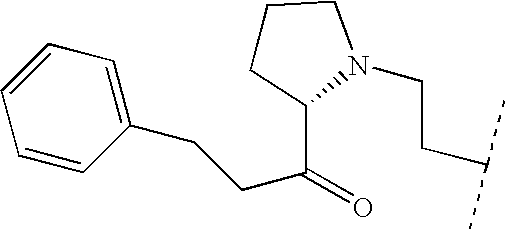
C1CC(C(CCC2=CC=CC=C2)=O)N(CCC(C)C)C1
